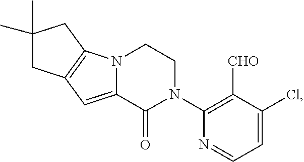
ClC1=CC=NC(N2CCN3C(=CC4=C3CC(C)(C)C4)C2=O)=C1[CHO]
